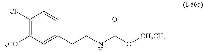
C1(Cl)=C([H3CO])C=C(CCNC(O[CH2CH3])=O)C=C1
